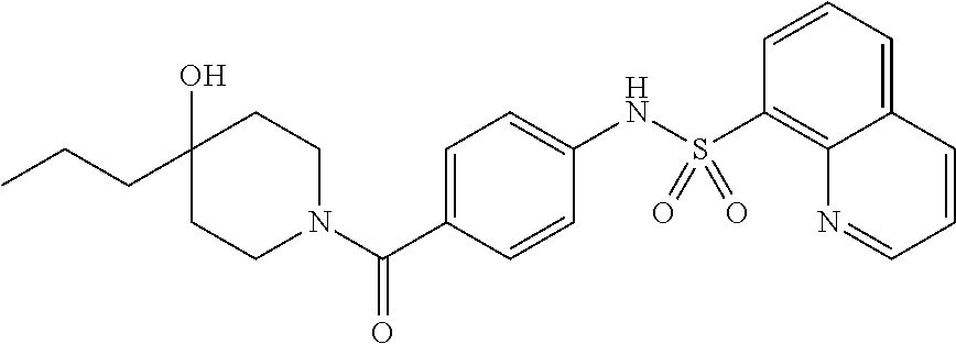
C1(O)(CCC)CCN(C(C2=CC=C(NS(C3=C4C(=CC=C3)C=CC=N4)(=O)=O)C=C2)=O)CC1
